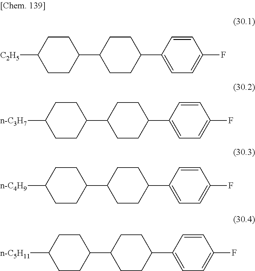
C1(C2CCC(C3=CC=C(F)C=C3)CC2)CCC([C2H5])CC1.C1(C2CCC(C3=CC=C(F)C=C3)CC2)CCC([n-C3H7])CC1.C1(C2CCC(C3=CC=C(F)C=C3)CC2)CCC([n-C4H9])CC1.C1(C2CCC(C3=CC=C(F)C=C3)CC2)CCC([n-C5H11])CC1
